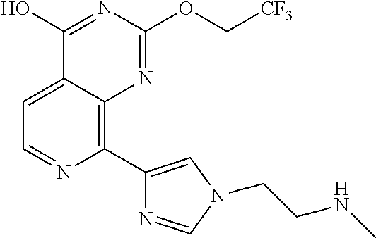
C1=C2C(=C(C3=CN(CCNC)C=N3)N=C1)N=C(OC[CF3])N=C2O
